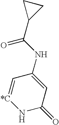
C1=[*C]NC(=O)C=C1NC(C1CC1)=O
